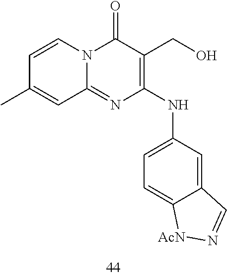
C1=CC(C)=CC2=NC(NC3=CC=C4C(=C3)C=N[AcN]4)=C(CO)C(=O)N12
